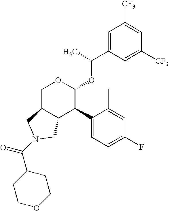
C1(C2C(OC(C3=CC([CF3])=CC([CF3])=C3)C)OCC3C2CN(C(=O)C2CCOCC2)C3)=CC=C(F)C=C1C
